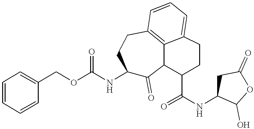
C1=CC=CC(COC(NC2C(=O)C3C4=C(CC2)C=CC=C4CCC3C(=O)NC2C(O)OC(=O)C2)=O)=C1
